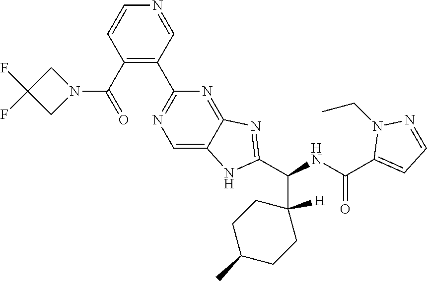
C1(C(=O)N2CC(F)(F)C2)=C(C2=NC=C3C(=N2)N=C(C(NC(C2=CC=NN2CC)=O)C2([H])CCC(C)CC2)N3)C=NC=C1
